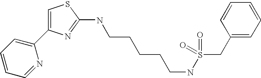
C1=C(C2=CC=CC=N2)N=C(NCCCCCNS(CC2=CC=CC=C2)(=O)=O)S1
